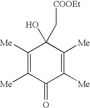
C1([Me])=C([Me])C(=O)C([Me])=C([Me])C1(O)C[COOEt]
